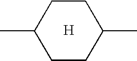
C1CC(C)CCC1C.[H]
